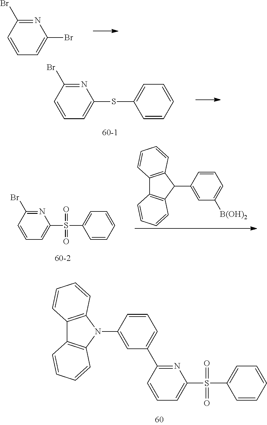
N1=C(Br)C=CC=C1Br.N1=C(Br)C=CC=C1SC1=CC=CC=C1.N1=C(Br)C=CC=C1S(C1=CC=CC=C1)(=O)=O.C12=C(C(C3=CC([B(OH)2])=CC=C3)C3=C1C=CC=C3)C=CC=C2.C12=C(N(C3=CC(C4=NC(S(=O)(=O)C5=CC=CC=C5)=CC=C4)=CC=C3)C3=C1C=CC=C3)C=CC=C2
